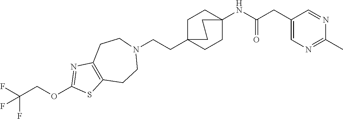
C1C2(CCN3CCC4=C(CC3)SC(OCC(F)(F)F)=N4)CCC(NC(CC3=CN=C(C)N=C3)=O)(C1)CC2
